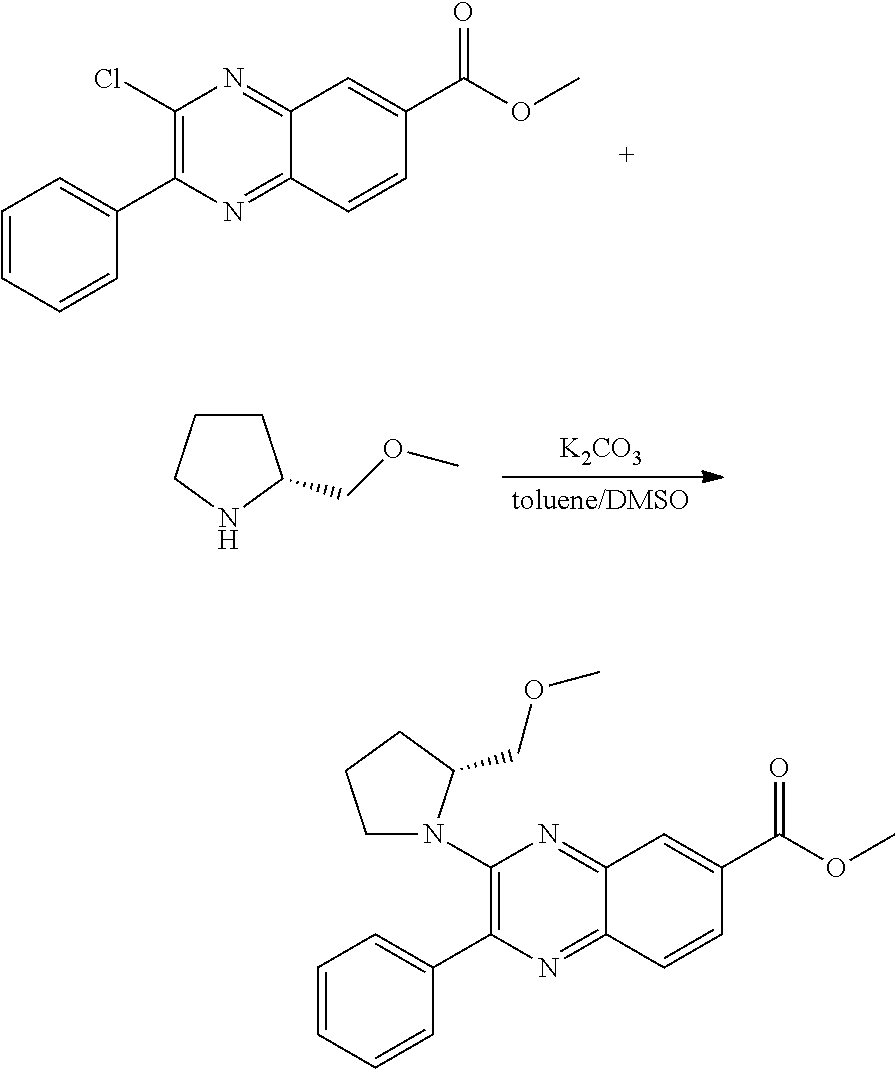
C1(Cl)=C(C2=CC=CC=C2)N=C2C(=N1)C=C(C(OC)=O)C=C2.[K2CO3].[toluene/DMSO].C1CCNC1COC.C1(N2CCCC2COC)=C(C2=CC=CC=C2)N=C2C(=N1)C=C(C(OC)=O)C=C2
